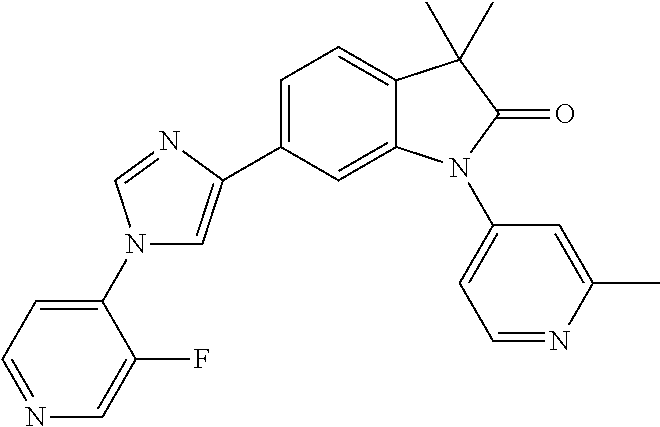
C1=C(C2=CN(C3=CC=NC=C3F)C=N2)C=C2C(=C1)C(C)(C)C(=O)N2C1=CC=NC(C)=C1
